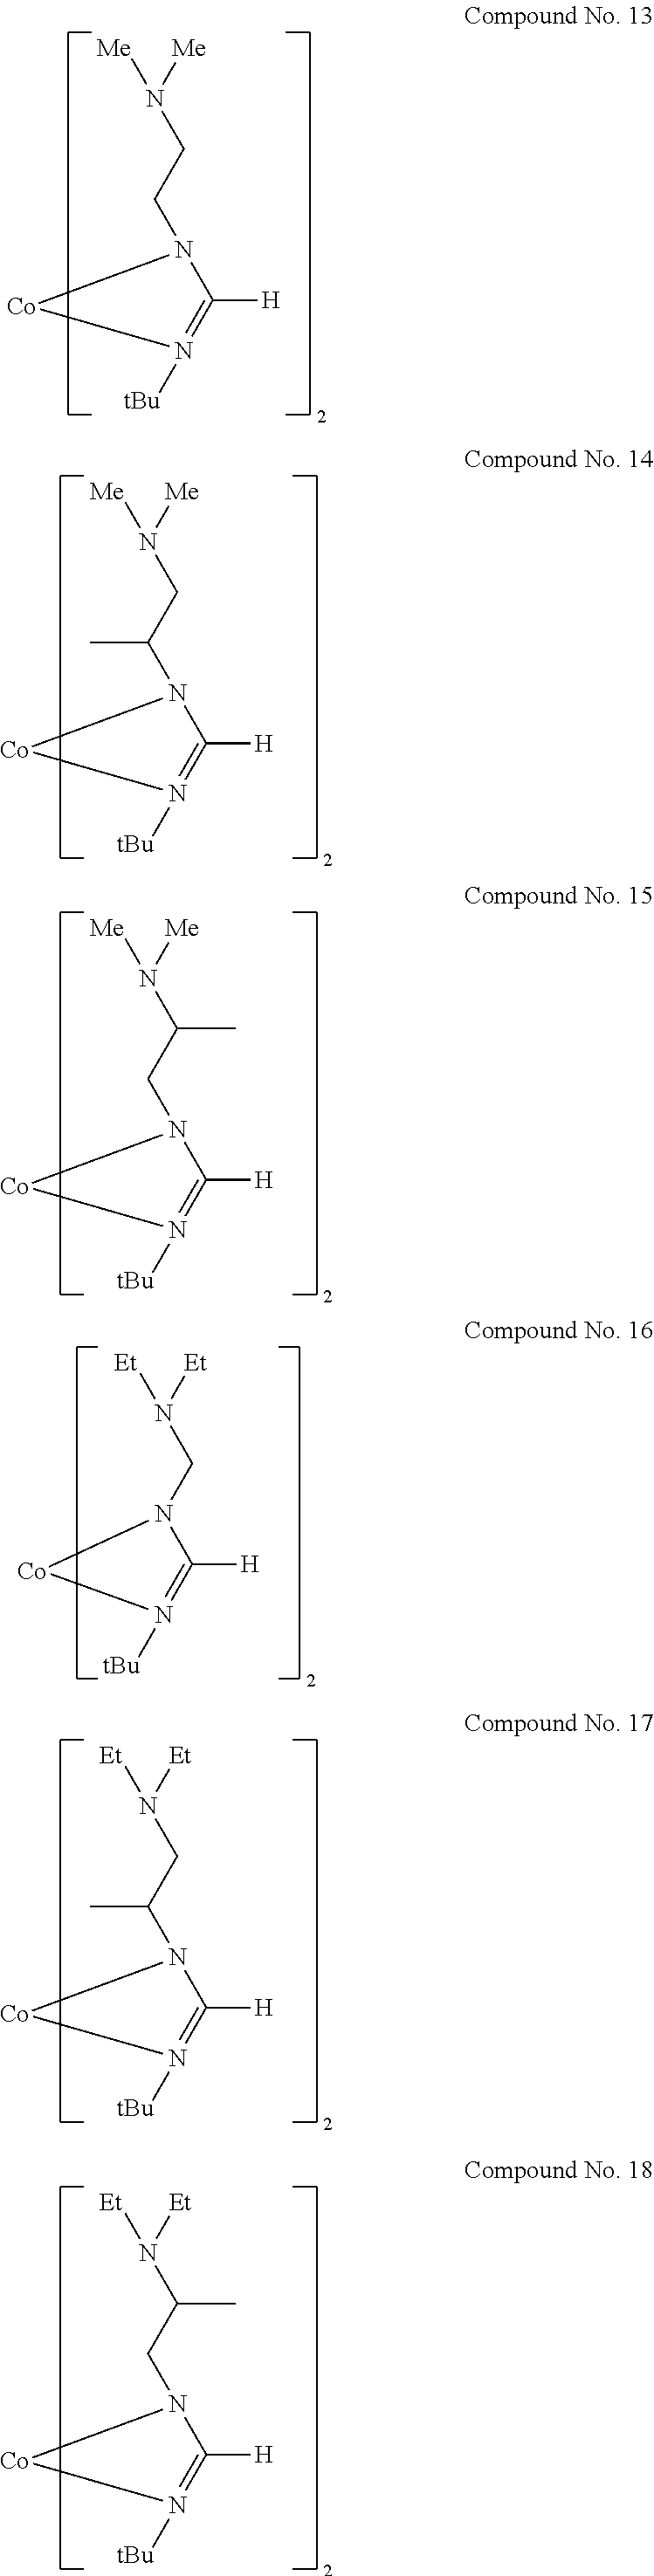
N(CC(C)N1C([H])=N([tBu])[Co]1)([Me])[Me].N(C(CN1C([H])=N([tBu])[Co]1)C)([Me])[Me].N(CC(C)N1C([H])=N([tBu])[Co]1)([Et])[Et].N(C(CN1C([H])=N([tBu])[Co]1)C)([Et])[Et].N(CN1C([H])=N([tBu])[Co]1)([Et])[Et].N1(CCN([Me])[Me])C([H])=N([tBu])[Co]1
